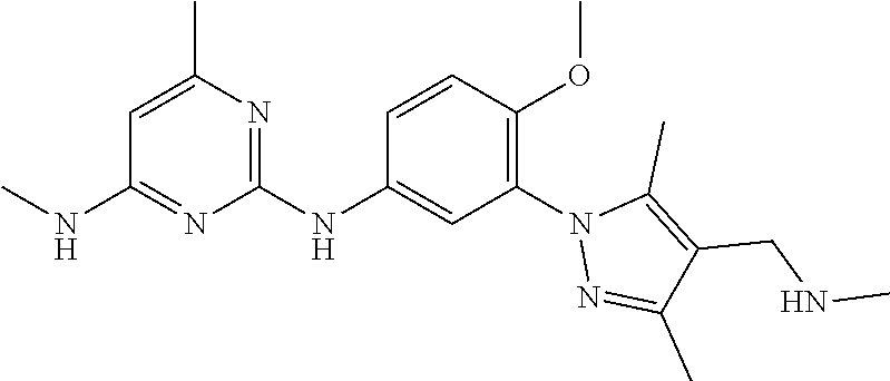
C1(NC2=CC(N3N=C(C)C(CNC)=C3C)=C(OC)C=C2)=NC(C)=CC(NC)=N1
